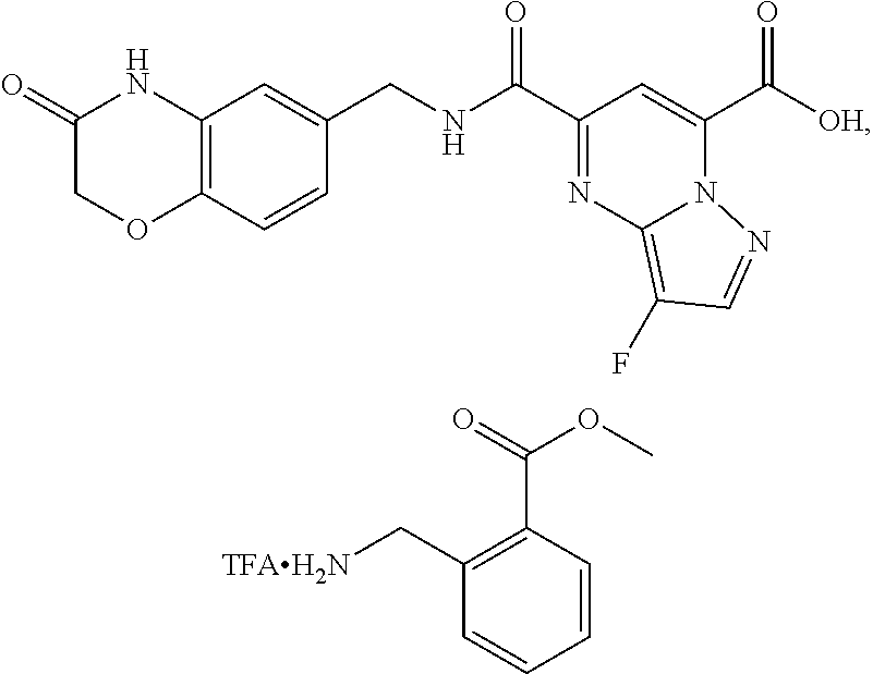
N1=C(C(=O)NCC2=CC3=C(C=C2)OCC(=O)N3)C=C(C(=O)[OH])N2C1=C(F)C=N2.C1(C[TFAH2N])=C(C(OC)=O)C=CC=C1
